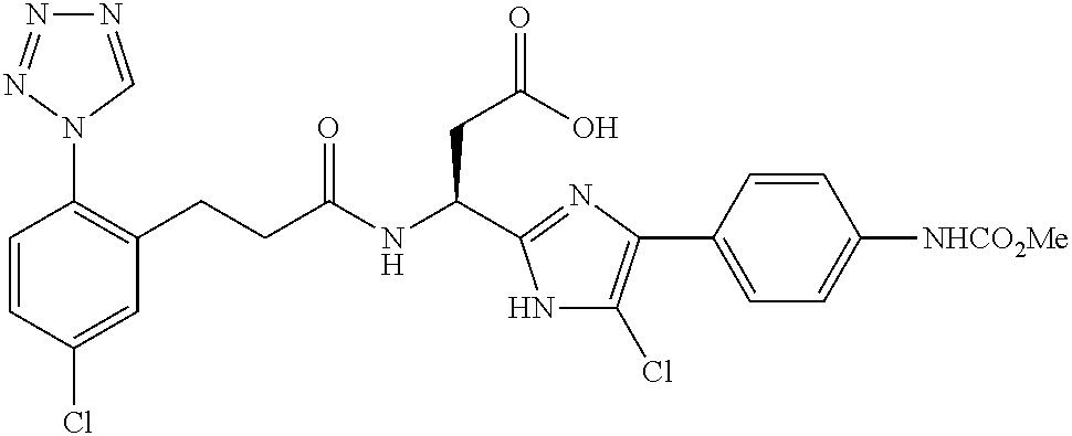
C1=CC(Cl)=CC(CCC(NC(CC(=O)O)C2=NC(C3=CC=C([NHCO2Me])C=C3)=C(Cl)N2)=O)=C1N1C=NN=N1
